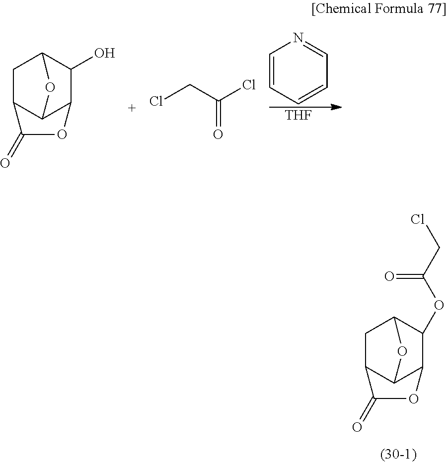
C1C2C3C(C(OC(CCl)=O)C1O3)OC2=O.C1=CC=CC=N1.[THF].C1C2C3C(C(O)C1O3)OC2=O.ClCC(Cl)=O
